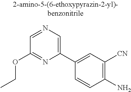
C1=NC=C(C2=CC([CN])=C(N)C=C2)N=C1OCC
